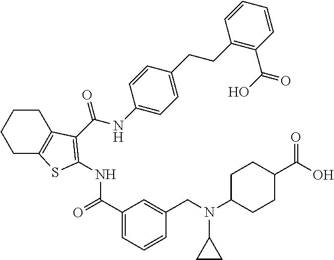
C1CC2=C(CC1)SC(NC(=O)C1=CC=CC(CN(C3CC3)C3CCC(C(O)=O)CC3)=C1)=C2C(NC1=CC=C(CCC2=C(C(O)=O)C=CC=C2)C=C1)=O
